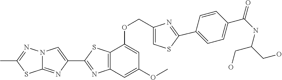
C12=NC(C3=NC4=C(S3)C(OCC3=CSC(C5=CC=C(C(NC(CO)CO)=O)C=C5)=N3)=CC(OC)=C4)=CN1N=C(C)S2
